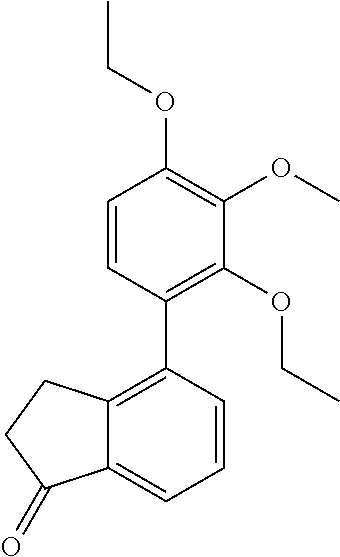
C1=CC(C2=C3C(=CC=C2)C(=O)CC3)=C(OCC)C(OC)=C1OCC
